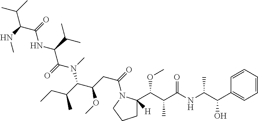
C1C(C(C(C(NC(C(C2=CC=CC=C2)O)C)=O)C)OC)([H])N(C(=O)CC(C(C(CC)C)N(C)C(=O)C(C(C)C)NC(C(NC)C(C)C)=O)OC)CC1
